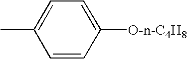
C1=CC([O-n-C4H8])=CC=C1C
